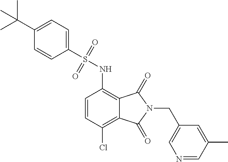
C1=CC(Cl)=C2C(=C1NS(C1=CC=C(C(C)(C)C)C=C1)(=O)=O)C(=O)N(CC1=CN=CC(C)=C1)C2=O
